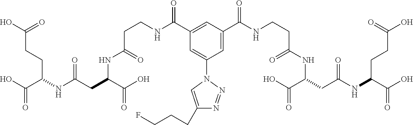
C(NC(C(O)=O)CC(NC(C(O)=O)CCC(O)=O)=O)(CCNC(C1=CC(N2N=NC(CCCF)=C2)=CC(C(NCCC(NC(C(O)=O)CC(NC(C(O)=O)CCC(O)=O)=O)=O)=O)=C1)=O)=O
